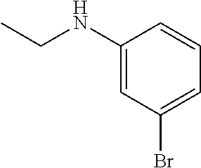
C1(NCC)=CC(Br)=CC=C1
